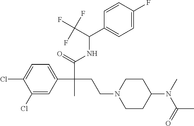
C1(Cl)=CC(C(C(=O)NC(C2=CC=C(F)C=C2)C(F)(F)F)(CCN2CCC(N(C)C(=O)C)CC2)C)=CC=C1Cl
